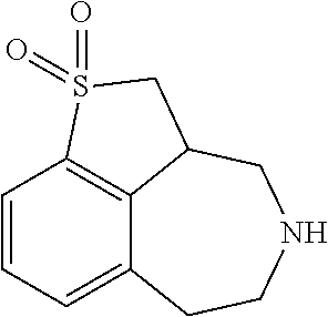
C12=CC=CC3=C1C(CNCC2)CS3(=O)=O
